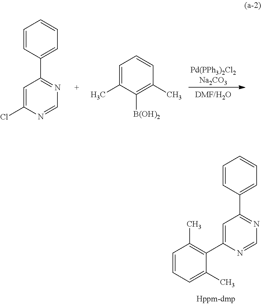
C1=C(Cl)N=CN=C1C1=CC=CC=C1.C1=C(C)C([B(OH)2])=C(C)C=C1.C1=CC(C2=NC=NC(C3=C(C)C=CC=C3C)=C2)=CC=C1
